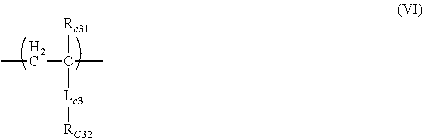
[Rc31]C([Lc3][RC32])(C)CC
